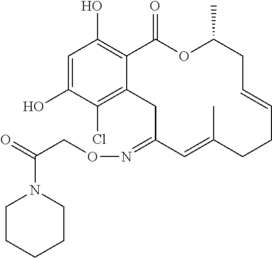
C1=C(O)C(Cl)=C2C(=C1O)C(=O)OC(C)CC=CCCC(C)=CC(=NOCC(=O)N1CCCCC1)C2
